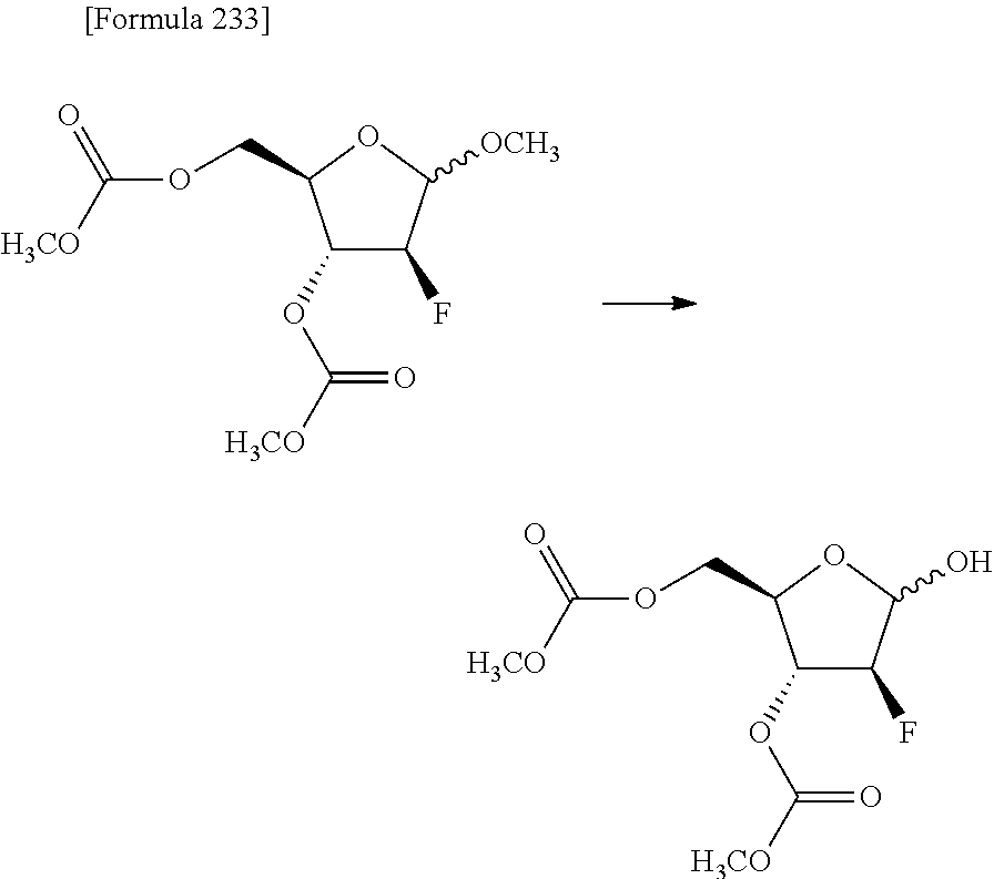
C(C1C(OC([H3CO])=O)C(F)C([OCH3])O1)OC([H3CO])=O.C(C1C(OC([H3CO])=O)C(F)C(O)O1)OC([H3CO])=O
